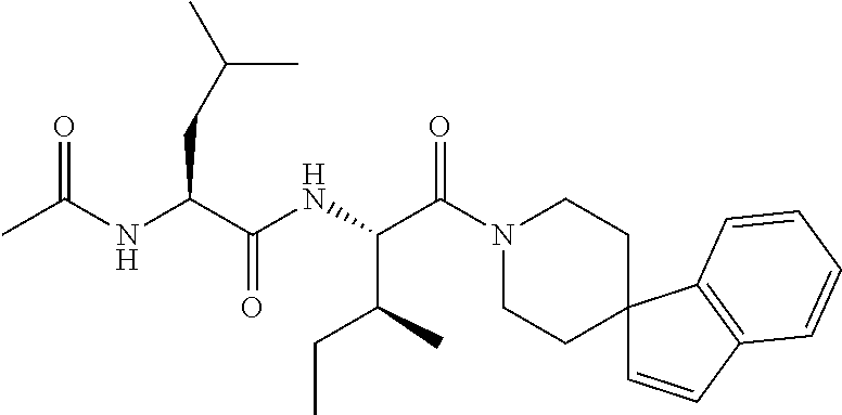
N(C(C(NC(C(N1CCC2(CC1)C=CC1=C2C=CC=C1)=O)C(CC)C)=O)CC(C)C)C(C)=O
